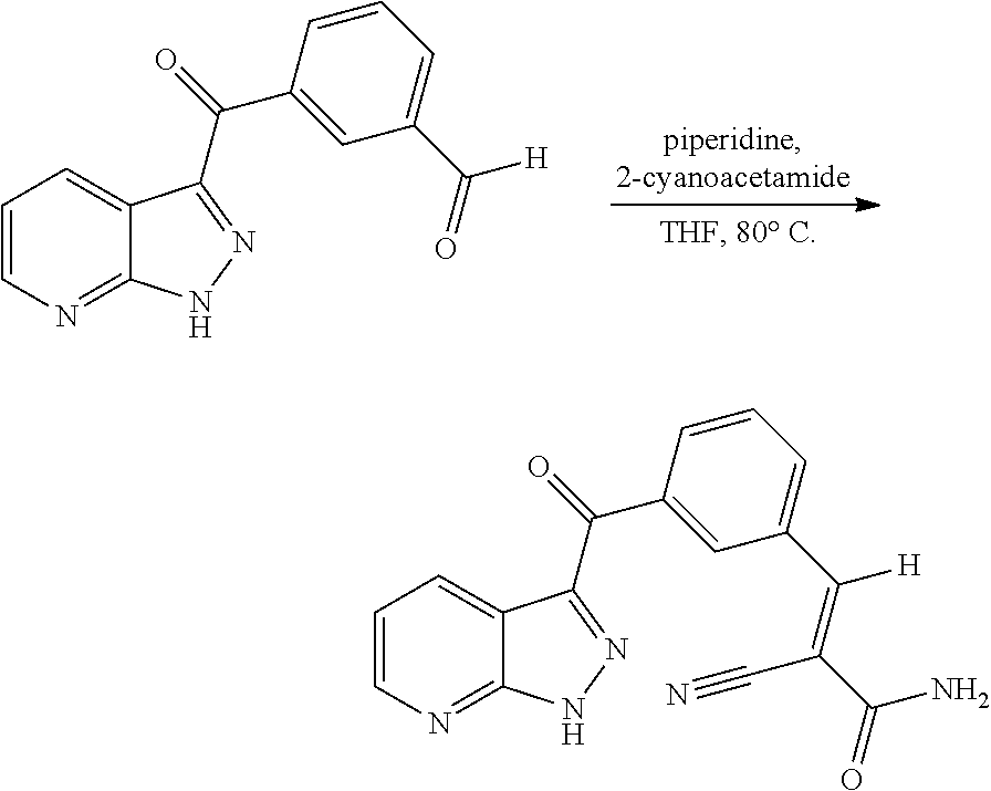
C1=CN=C2C(=C1)C(C(C1=CC(C(=O)[H])=CC=C1)=O)=NN2.C1=CN=C2C(=C1)C(C(C1=CC(C(=C(C#N)C(N)=O)[H])=CC=C1)=O)=NN2
